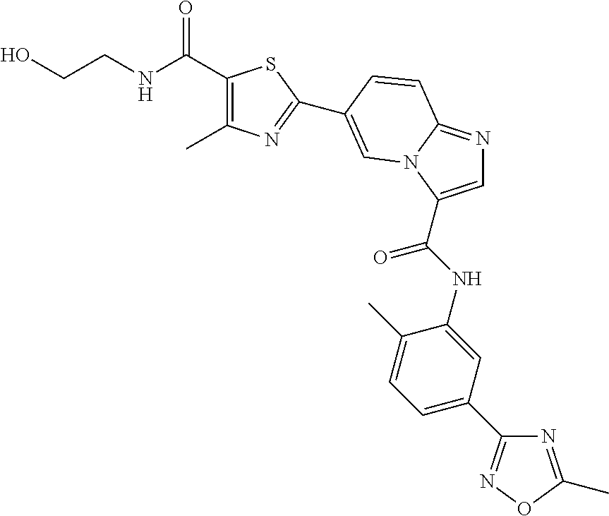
C1(C(NCCO)=O)=C(C)N=C(C2=CN3C(=NC=C3C(NC3=CC(C4=NOC(C)=N4)=CC=C3C)=O)C=C2)S1
